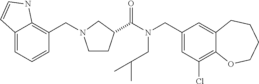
C1(CN(C(=O)C2CCN(CC3=C4C(=CC=C3)C=CN4)C2)CC(C)C)=CC(Cl)=C2C(=C1)CCCCO2
